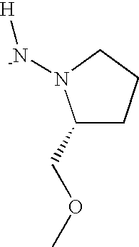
C1(COC)CCCN1[-N][H]
